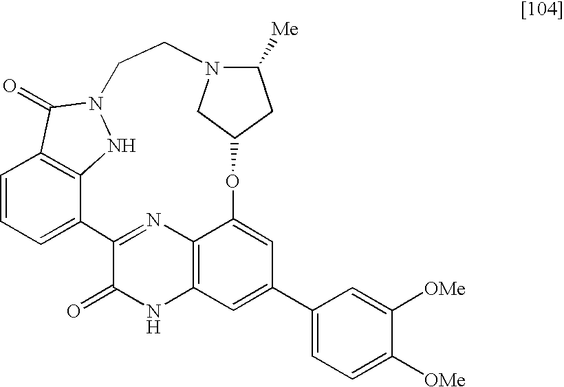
C1=CC=C2C3=C1C(=O)N(N3)CCN1C([Me])CC(OC3=CC(C4=CC=C([OMe])C([OMe])=C4)=CC4=C3N=C2C(=O)N4)C1
